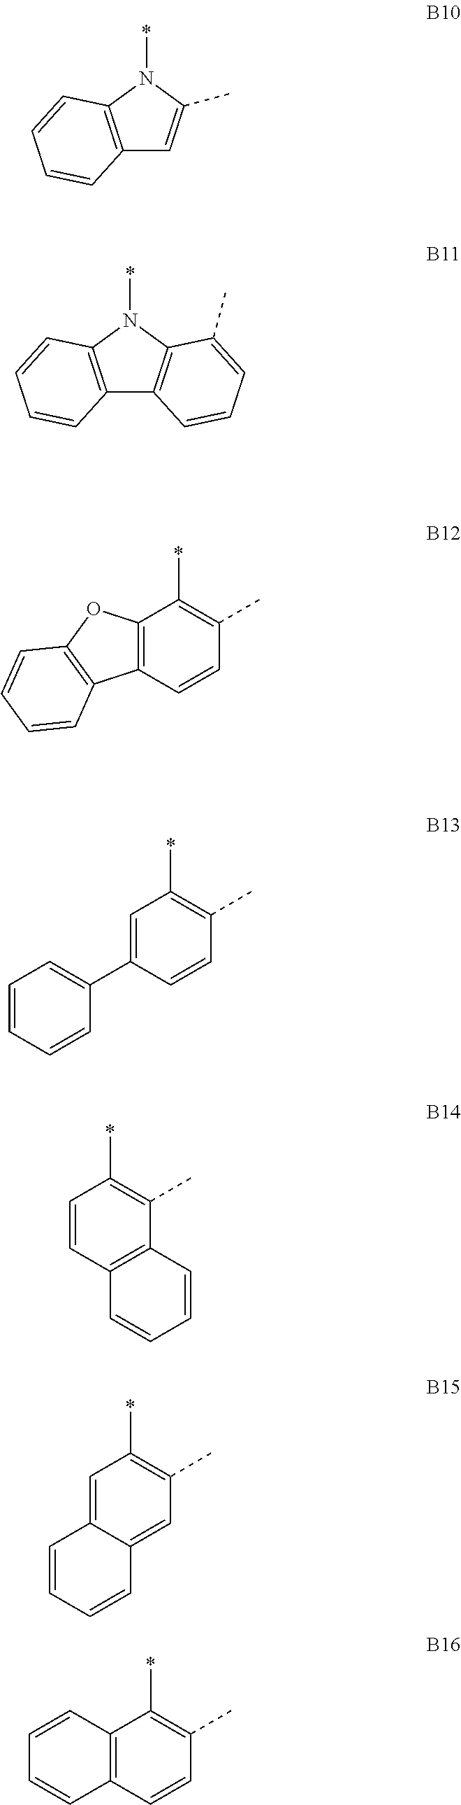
*N1C2=C(C=C1C)C=CC=C2.*N1C2=C(C3=C1C(C)=CC=C3)C=CC=C2.C12=C(C=CC(C)=C1*)C1=C(O2)C=CC=C1.C1=C(C2=CC=CC=C2)C=CC(C)=C1*.C1=CC2=C(C(C)=C1*)C=CC=C2.C1=C2C(=CC(C)=C1*)C=CC=C2.C12=C(C=CC(C)=C1*)C=CC=C2
